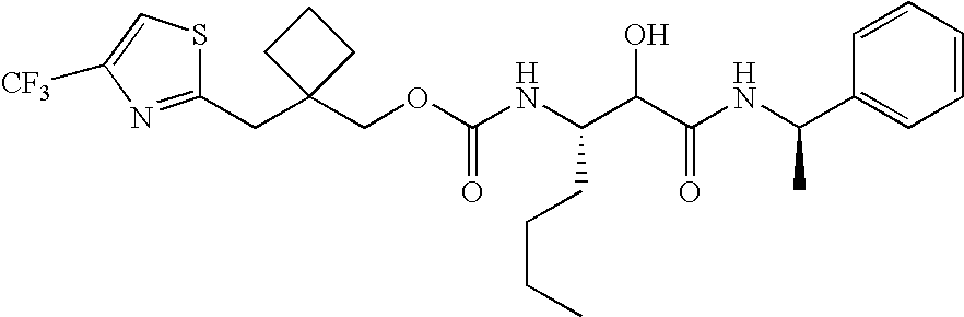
C1(CC2(COC(NC(C(C(NC(C3=CC=CC=C3)C)=O)O)CCCC)=O)CCC2)=NC([CF3])=CS1
